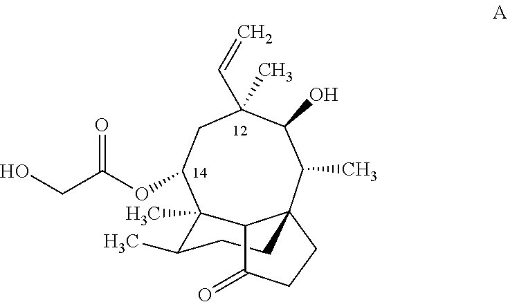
OCC(OC1CC(C=C)(C)C(O)C(C)C23CCC(C)C1(C)C2C(=O)CC3)=O
